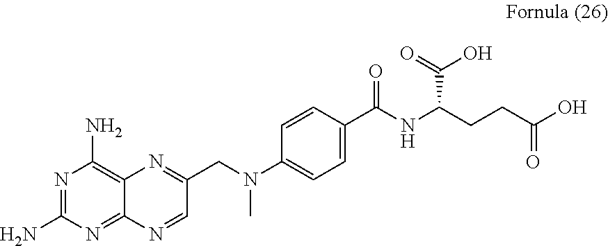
N1=C(N)N=C2C(=C1N)N=C(CN(C)C1=CC=C(C(NC(CCC(O)=O)C(=O)O)=O)C=C1)C=N2
